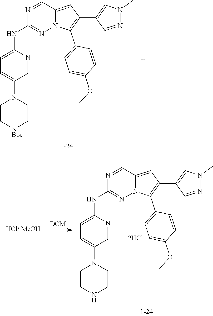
C1C[NBoc]CCN1C1=CC=C(NC2=NN3C(=CC(C4=CN(C)N=C4)=C3C3=CC=C(OC)C=C3)C=N2)N=C1.C1CNCCN1C1=CC=C(NC2=NN3C(=CC(C4=CN(C)N=C4)=C3C3=CC=C(OC)C=C3)C=N2)N=C1
